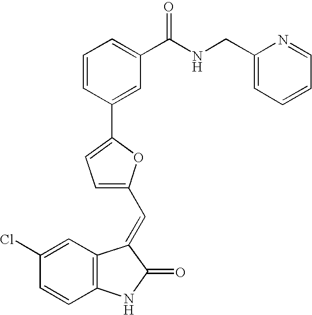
C1(Cl)=CC2=C(C=C1)NC(=O)C2=CC1=CC=C(C2=CC(C(NCC3=CC=CC=N3)=O)=CC=C2)O1
